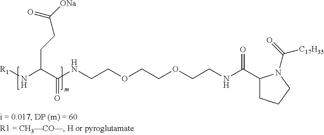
[R1]NC(C(NCCOCCOCCNC(C1CCCN1C(=O)[C17H35])=O)=O)CCC([ONa])=O
